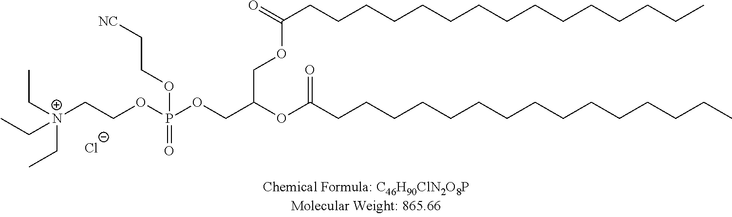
O(P(OCC(OC(CCCCCCCCCCCCCCC)=O)COC(=O)CCCCCCCCCCCCCCC)(=O)OCC[NC])CC[N+](CC)(CC)CC.[Cl-]
